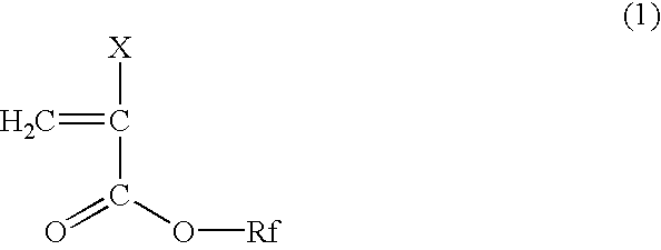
C=C(C(O[Rf])=O)[X]
